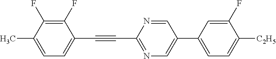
C1(F)=C(F)C(C)=CC=C1C#CC1=NC=C(C2=CC=C([C2H5])C(F)=C2)C=N1
